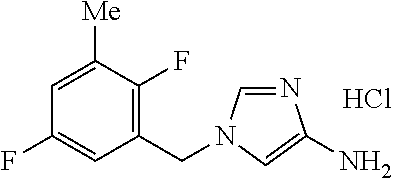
N1=CN(CC2=C(F)C([Me])=CC(F)=C2)C=C1N.Cl
